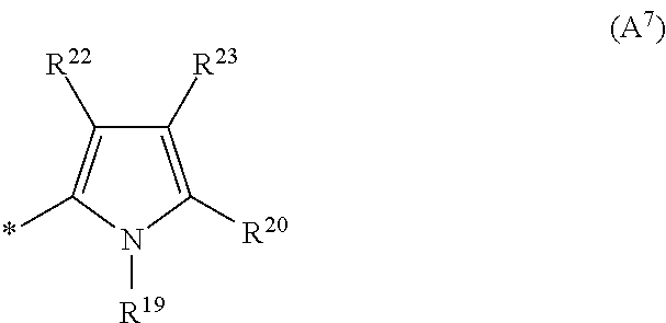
C1([R22])=C(*)N([R19])C([R20])=C1[R23]
